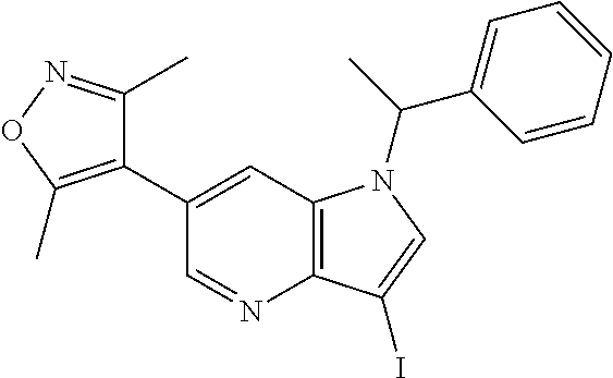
C1(C2=CC3=C(N=C2)C(I)=CN3C(C2=CC=CC=C2)C)=C(C)ON=C1C
